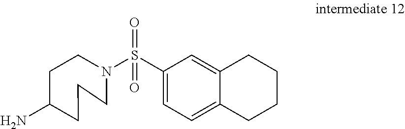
C1(N)CCN(S(C2=CC=C3C(=C2)CCCC3)(=O)=O)CCC1
